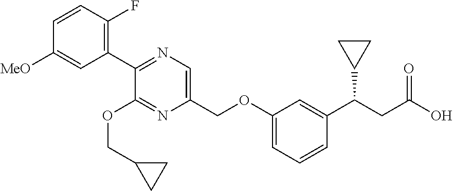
C1(C2=NC=C(COC3=CC=CC(C(CC(=O)O)C4CC4)=C3)N=C2OCC2CC2)=C(F)C=CC([MeO])=C1
